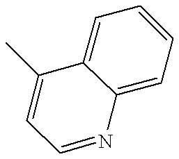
C12=CC=CC=C1C(C)=CC=N2
